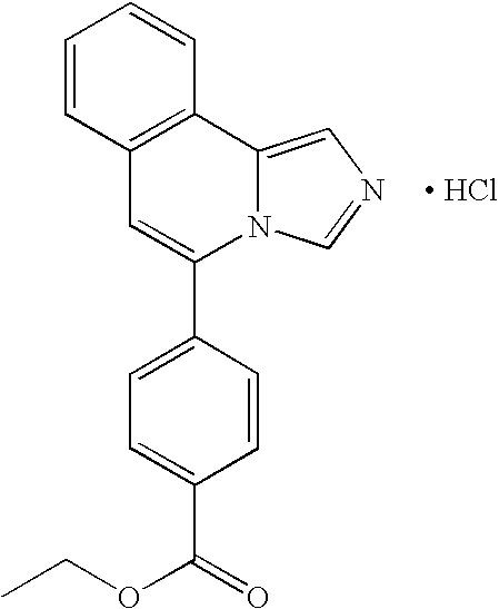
[ HCl].C1=C(C2=CC3=C(C4=CN=CN24)C=CC=C3)C=CC(C(=O)OCC)=C1
